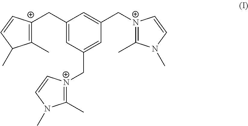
C1(C[C+]2=C(C)C(C)C=C2)=CC(C[N+]2=C(C)N(C)C=C2)=CC(C[N+]2=C(C)N(C)C=C2)=C1
